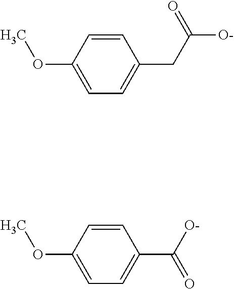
C1=C(OC)C=CC(CC([O-])=O)=C1.C1=C(OC)C=CC(C([O-])=O)=C1
